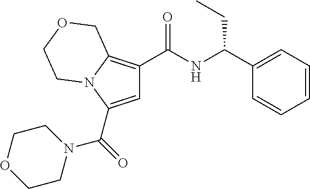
N1(C(=O)C2=CC(C(NC(C3=CC=CC=C3)CC)=O)=C3N2CCOC3)CCOCC1
